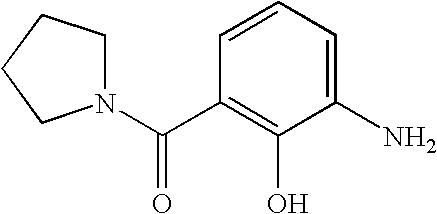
C1=CC(C(=O)N2CCCC2)=C(O)C(N)=C1
